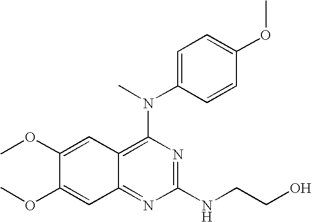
C1(OC)=CC2=C(N(C3=CC=C(OC)C=C3)C)N=C(NCCO)N=C2C=C1OC
